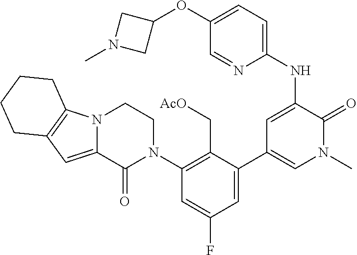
C1(C2=CN(C)C(=O)C(NC3=CC=C(OC4CN(C)C4)C=N3)=C2)=CC(F)=CC(N2CCN3C(=CC4=C3CCCC4)C2=O)=C1C[AcO]
